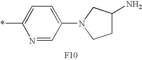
N1=CC(N2CCC(N)C2)=CC=C1*.[F10]
